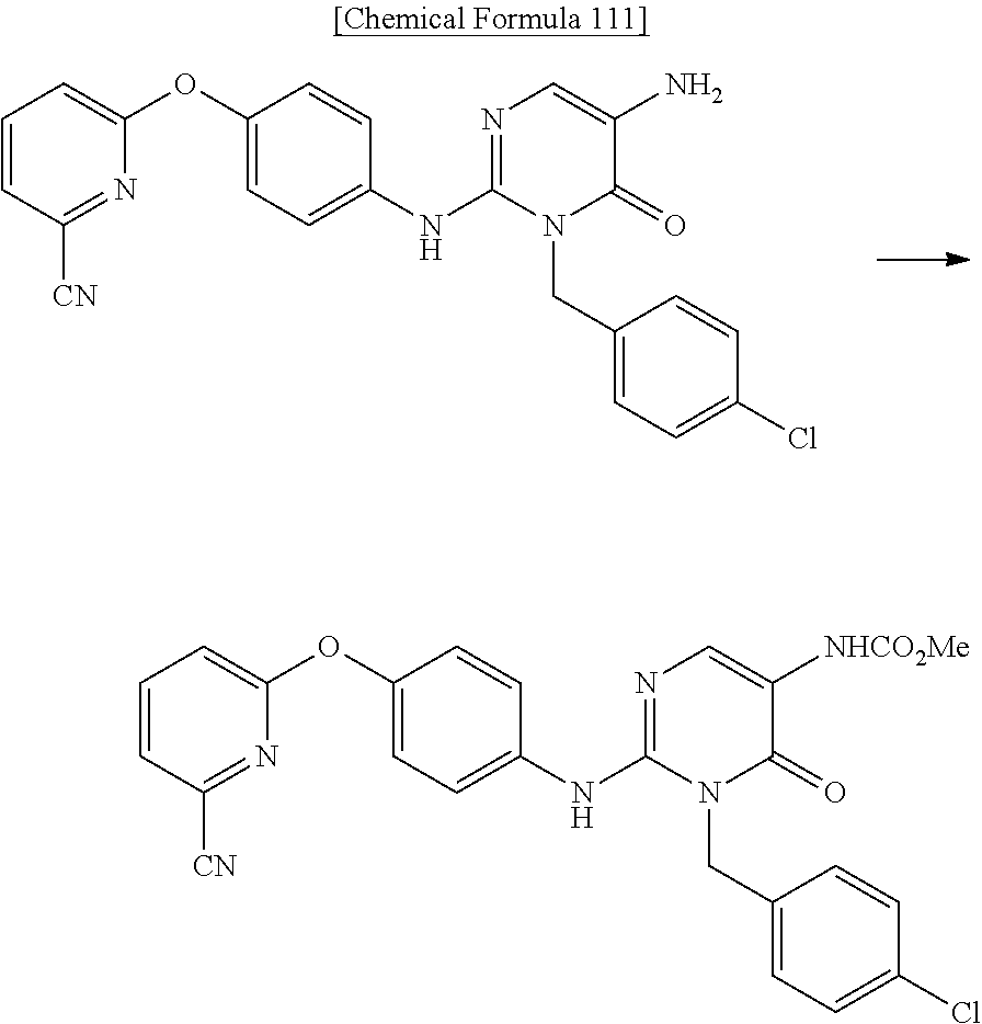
N1=C(NC2=CC=C(OC3=CC=CC([CN])=N3)C=C2)N(CC2=CC=C(Cl)C=C2)C(=O)C(N)=C1.N1=C(NC2=CC=C(OC3=CC=CC([CN])=N3)C=C2)N(CC2=CC=C(Cl)C=C2)C(=O)C([NHCO2Me])=C1
